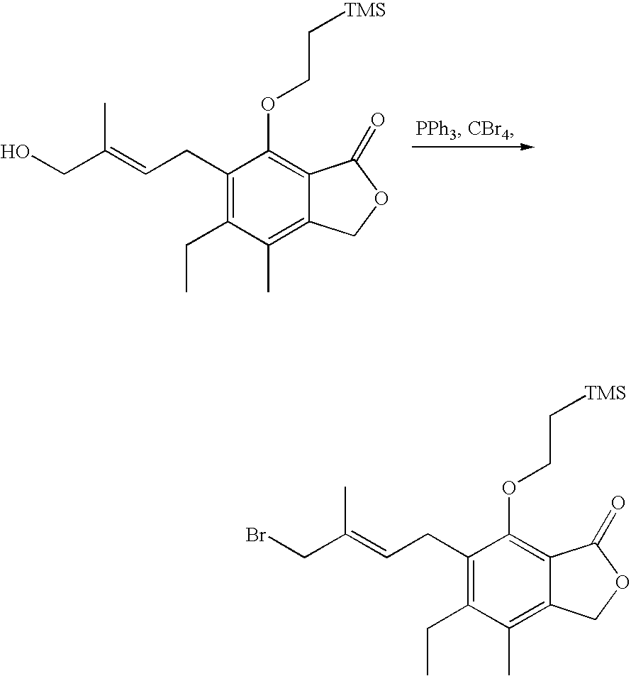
C1(CC=C(CO)C)=C(CC)C(C)=C2C(=C1OCC[TMS])C(=O)OC2.C1(CC=C(CBr)C)=C(CC)C(C)=C2C(=C1OCC[TMS])C(=O)OC2
